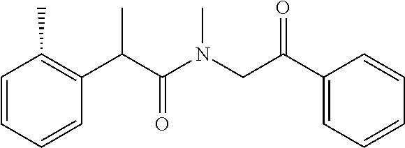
C1=CC=CC(C(C(N(CC(C2=CC=CC=C2)=O)C)=O)C)=C1C
